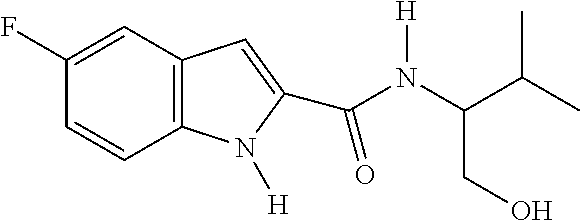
C1(F)=CC2=C(C=C1)N([H])C(C(=O)N(C(C(C)C)CO)[H])=C2
